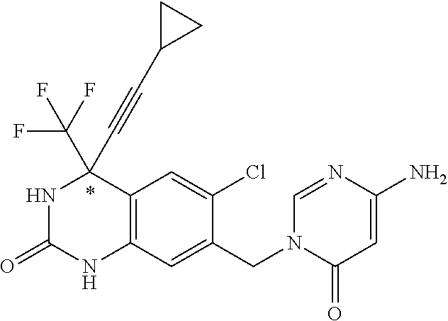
N1C(=O)NC2=C(C1(C#CC1CC1)C(F)(F)F)C=C(Cl)C(CN1C(=O)C=C(N)N=C1)=C2
